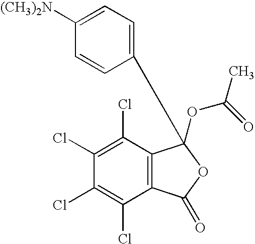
C12=C(C(Cl)=C(Cl)C(Cl)=C1Cl)C(OC(C)=O)(C1=CC=C([(CH3)2N])C=C1)OC2=O
